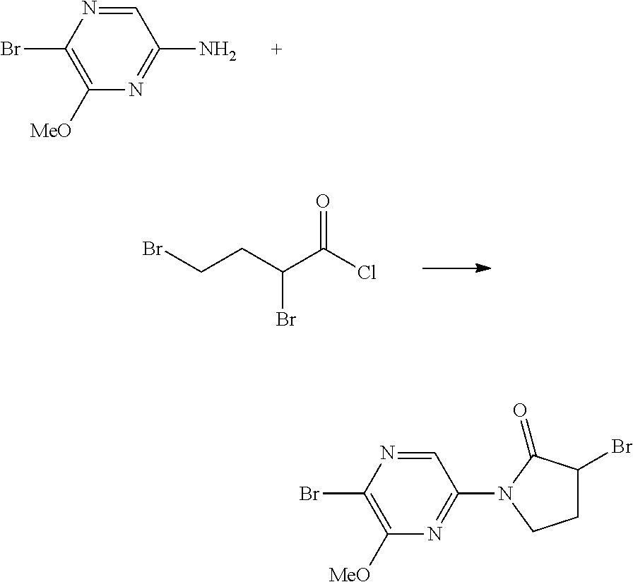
C1=NC(Br)=C([MeO])N=C1N.BrCCC(C(Cl)=O)Br.C1=NC(Br)=C([MeO])N=C1N1CCC(Br)C1=O
